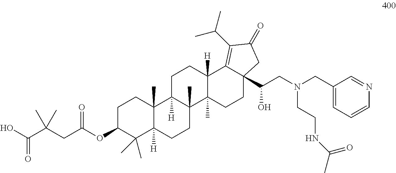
OC(C(CC(OC1CCC2(C)C([H])(C1(C)C)CCC1(C)C2([H])CCC2([H])C1(C)CCC1(C(CN(CC3=CC=CN=C3)CCNC(C)=O)O)C2=C(C(C)C)C(=O)C1)=O)(C)C)=O
